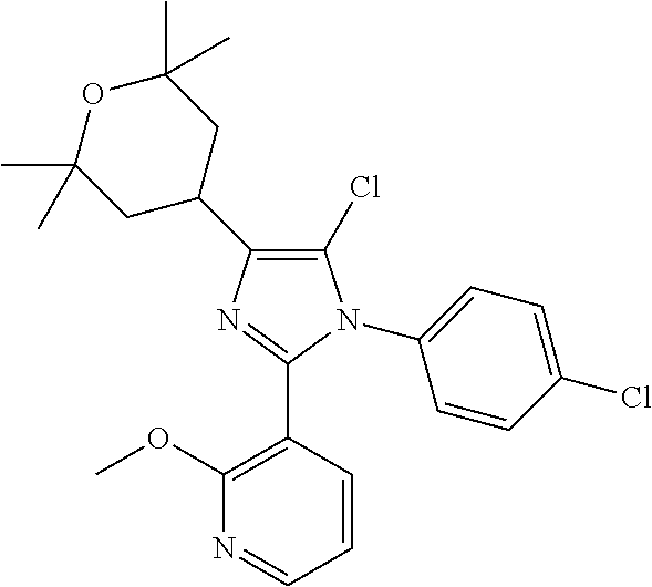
C1(Cl)=C(C2CC(C)(C)OC(C)(C)C2)N=C(C2=C(OC)N=CC=C2)N1C1=CC=C(Cl)C=C1
